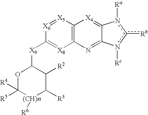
O1C([R5])([R4])[(CH)n]([R6])C([R3])C([R2])C1[X9]C1=[X8]C2=C([X5]=[X6]1)[X4]=C1C(=N2)n([Rc])c([Rb])n1[Ra]
